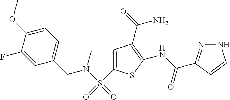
C1(NC(=O)C2=NNC=C2)=C(C(=O)N)C=C(S(=O)(N(C)CC2=CC=C(OC)C(F)=C2)=O)S1
